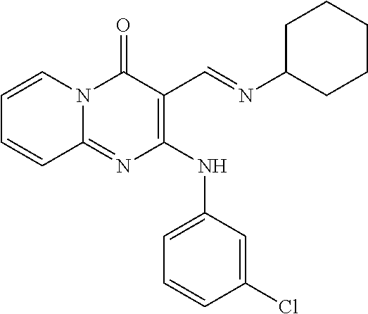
C1=CC(Cl)=CC(NC2=C(C=NC3CCCCC3)C(=O)N3C(=N2)C=CC=C3)=C1
